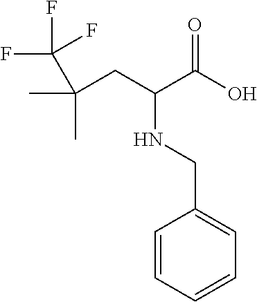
C1=CC=CC=C1CNC(CC(C)(C)C(F)(F)F)C(O)=O
